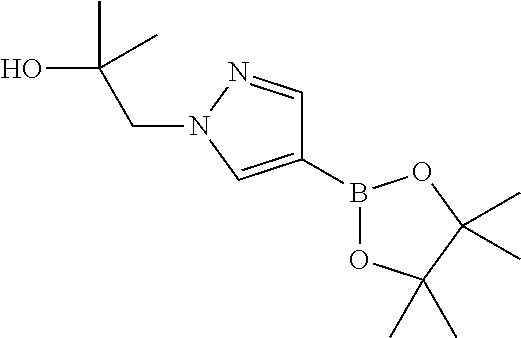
C1(B2OC(C)(C)C(C)(C)O2)=CN(CC(O)(C)C)N=C1
